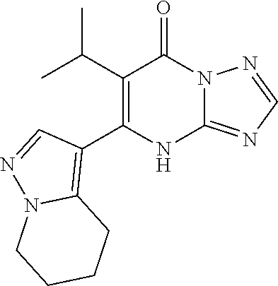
C12=NC=NN1C(=O)C(C(C)C)=C(C1=C3N(N=C1)CCCC3)N2
